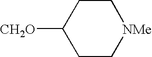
C1([CH2O])CC[NMe]CC1
